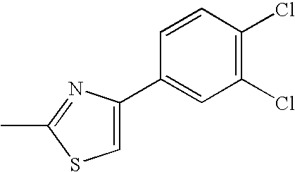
C1(C2=CSC(C)=N2)=CC(Cl)=C(Cl)C=C1
